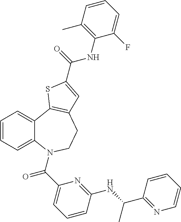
C1=CC=C2C(=C1)C1=C(CCN2C(C2=CC=CC(NC(C3=NC=CC=C3)C)=N2)=O)C=C(C(=O)NC2=C(C)C=CC=C2F)S1
